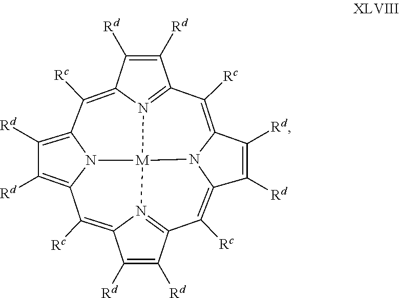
C12=C([Rc])C3=C([Rd])C([Rd])=C4C([Rc])=C5C([Rd])=C([Rd])C6=N5[M]5(N1=C(C([Rd])=C2[Rd])C([Rc])=C1C([Rd])=C([Rd])C(=C6[Rc])N15)N43
